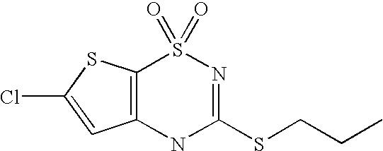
C12=C(SC(Cl)=C1)S(=O)(=O)N=C(SCCC)N2
